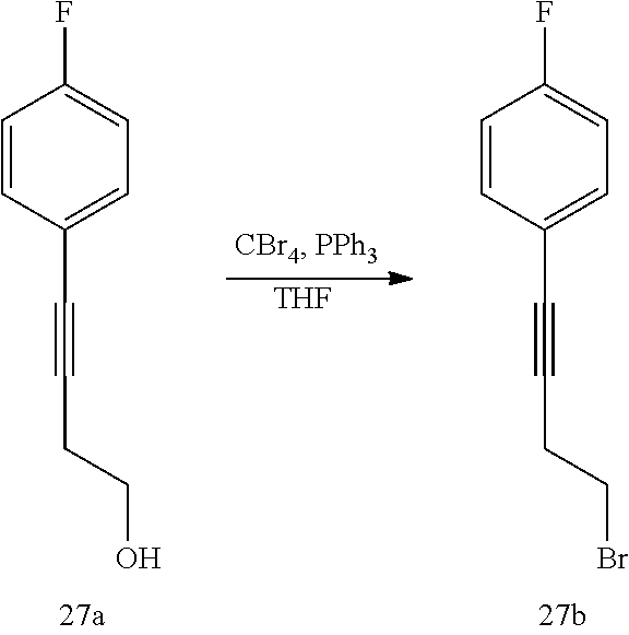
C1=CC(C#CCCBr)=CC=C1F.C1=CC(C#CCCO)=CC=C1F.[THF]
